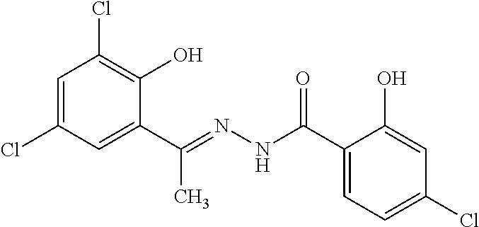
C1=C(Cl)C=C(C(=NNC(C2=CC=C(Cl)C=C2O)=O)C)C(O)=C1Cl
